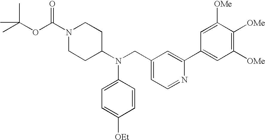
O(C(C)(C)C)C(N1CCC(N(CC2=CC=NC(C3=CC([OMe])=C([OMe])C([OMe])=C3)=C2)C2=CC=C([OEt])C=C2)CC1)=O
